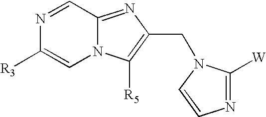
N1=CC2=NC(CN3C([W])=NC=C3)=C([R5])N2C=C1[R3]
